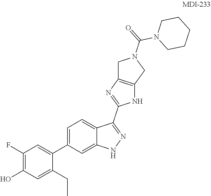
C1(F)=C(O)C=C(CC)C(C2=CC=C3C(=C2)NN=C3C2=NC3=C(N2)CN(C(=O)N2CCCCC2)C3)=C1
